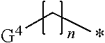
[G4]C*
